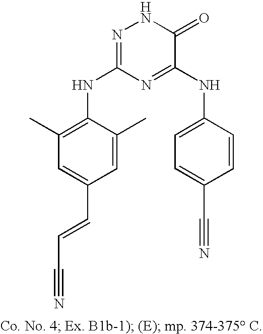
C1=CC(NC2=NC(NC3=C(C)C=C(C=CC#N)C=C3C)=NNC2=O)=CC=C1C#N
